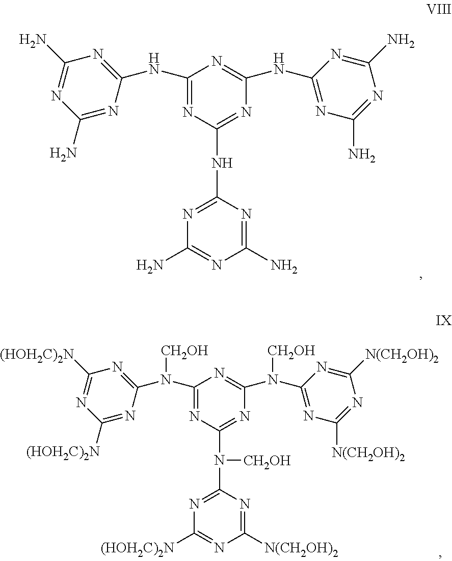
C1(NC2=NC(N)=NC(N)=N2)=NC(NC2=NC(N)=NC(N)=N2)=NC(NC2=NC(N)=NC(N)=N2)=N1.C1(N(C2=NC([(HOH2C)2N])=NC([(HOH2C)2N])=N2)[CH2OH])=NC(N(C2=NC([(HOH2C)2N])=NC([N(CH2OH)2])=N2)[CH2OH])=NC(N(C2=NC([N(CH2OH)2])=NC([N(CH2OH)2])=N2)[CH2OH])=N1
